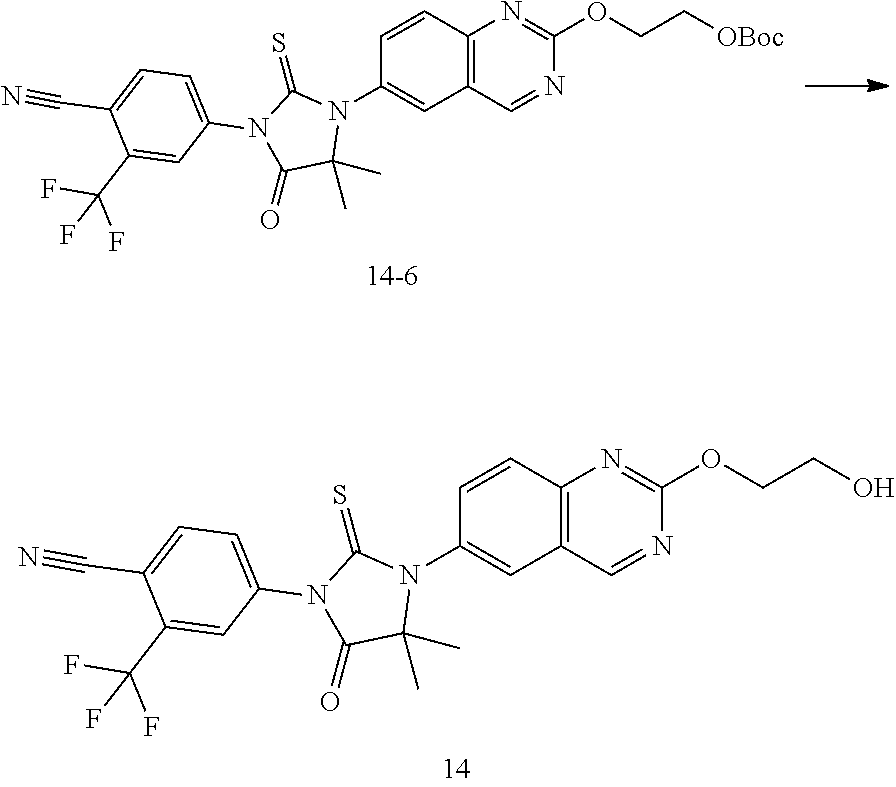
C12=C(C=NC(OCCO)=N1)C=C(N1C(=S)N(C3=CC=C(C#N)C(C(F)(F)F)=C3)C(=O)C1(C)C)C=C2.C12=C(C=NC(OCC[OBoc])=N1)C=C(N1C(=S)N(C3=CC=C(C#N)C(C(F)(F)F)=C3)C(=O)C1(C)C)C=C2
